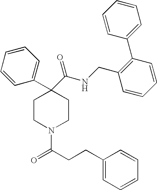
C1(C2=CC=CC=C2)(C(NCC2=C(C3=CC=CC=C3)C=CC=C2)=O)CCN(C(CCC2=CC=CC=C2)=O)CC1
